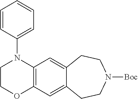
C1COC2=C(N1C1=CC=CC=C1)C=C1C(=C2)CCN([Boc])CC1
